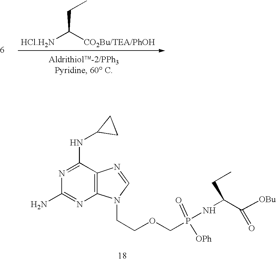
C1(NC2CC2)=NC(N)=NC2=C1N=CN2CCOCP(=O)(NC(C([OBu])=O)CC)[OPh].[HCl.H2N]C([CO2Bu/TEA/PhOH])CC
